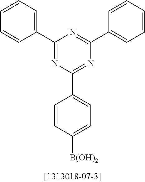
C1(C2=CC=CC=C2)=NC(C2=CC=C([B(OH)2])C=C2)=NC(C2=CC=CC=C2)=N1
